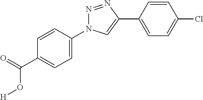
C1(N2N=NC(C3=CC=C(Cl)C=C3)=C2)=CC=C(C(=O)O[H])C=C1
